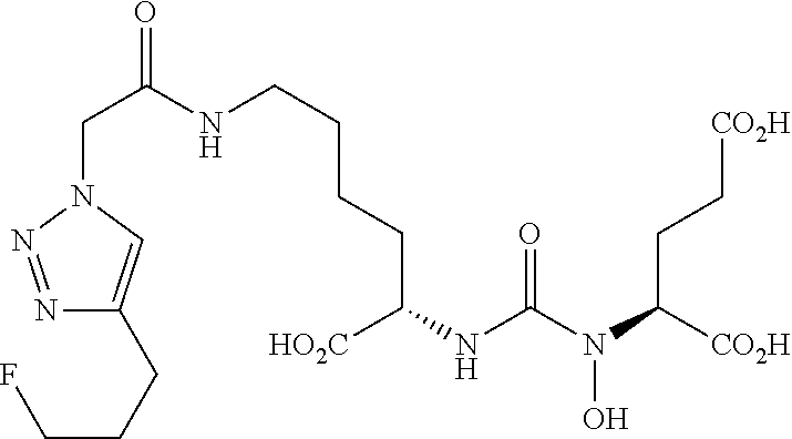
N1(CC(NCCCCC(NC(N(C([CO2H])CC[CO2H])O)=O)[HO2C])=O)N=NC(CCCF)=C1
